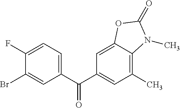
C1(Br)=CC(C(C2=CC(C)=C3C(=C2)OC(=O)N3C)=O)=CC=C1F
